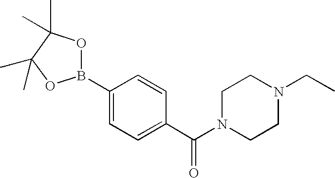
C1(B2OC(C)(C)C(C)(C)O2)=CC=C(C(N2CCN(CC)CC2)=O)C=C1
